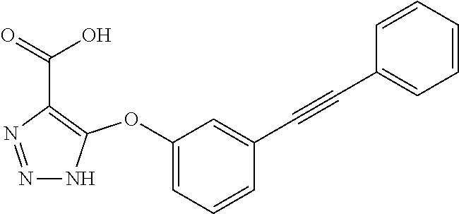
C1(OC2=C(C(=O)O)N=NN2)=CC=CC(C#CC2=CC=CC=C2)=C1
